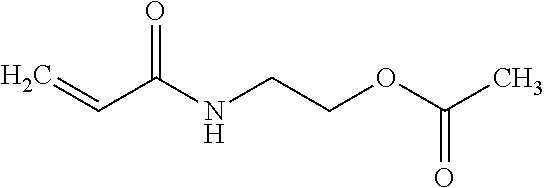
O=C(NCCOC(C)=O)C=C
